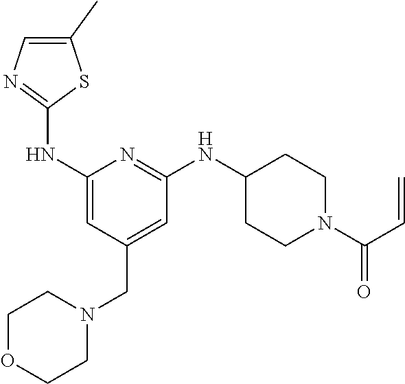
C1(C)=CN=C(NC2=CC(CN3CCOCC3)=CC(NC3CCN(C(=O)C=C)CC3)=N2)S1
